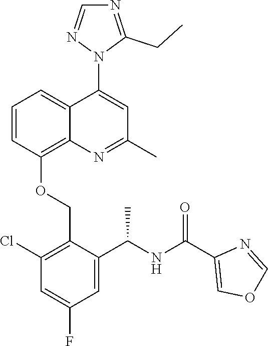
C1=CC(OCC2=C(Cl)C=C(F)C=C2C(NC(C2=COC=N2)=O)C)=C2C(=C1)C(N1C(CC)=NC=N1)=CC(C)=N2
